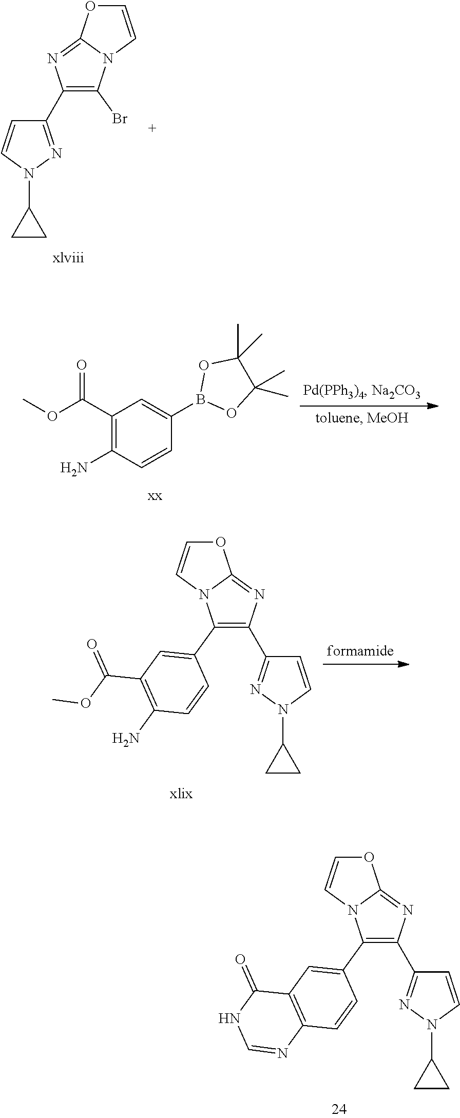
C1(C(=O)OC)=C(N)C=CC(B2OC(C)(C)C(C)(C)O2)=C1.O1C=CN2C1=NC(C1=NN(C3CC3)C=C1)=C2C1=CC2=C(C=C1)N=CNC2=O.C1(C2=C(Br)N3C(=N2)OC=C3)=NN(C2CC2)C=C1.O1C=CN2C1=NC(C1=NN(C3CC3)C=C1)=C2C1=CC(C(OC)=O)=C(N)C=C1
